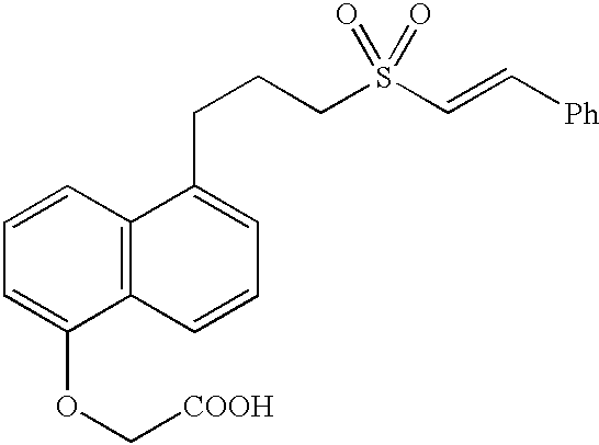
C1=CC2=C(C(OC[COOH])=C1)C=CC=C2CCCS(C=C[Ph])(=O)=O
